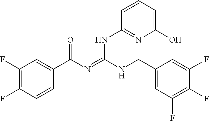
C1(F)=C(F)C=CC(C(N=C(NCC2=CC(F)=C(F)C(F)=C2)NC2=NC(O)=CC=C2)=O)=C1
